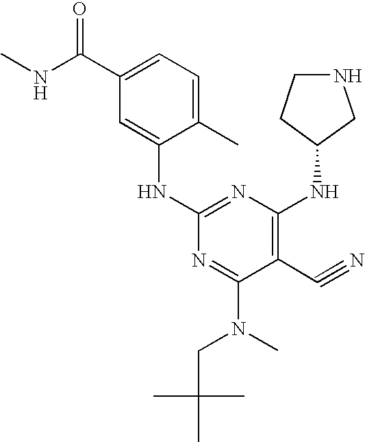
C1(C)=CC=C(C(NC)=O)C=C1NC1=NC(NC2CNCC2)=C(C#N)C(N(C)CC(C)(C)C)=N1
